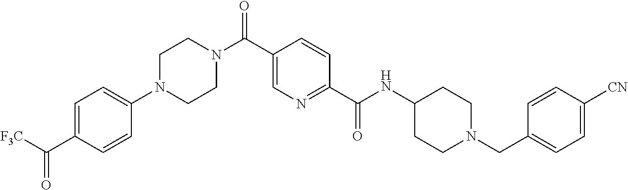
C1(N2CCN(C(C3=CN=C(C(NC4CCN(CC5=CC=C([CN])C=C5)CC4)=O)C=C3)=O)CC2)=CC=C(C([F3C])=O)C=C1
